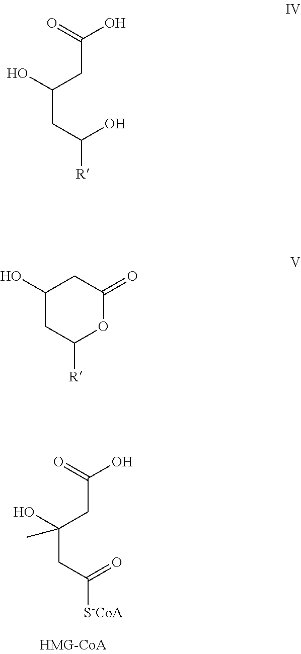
C(CC([S-CoA])=O)(O)(CC(O)=O)C.C(CC([R])O)(O)CC(O)=O.C1(O)CC([R])OC(=O)C1
